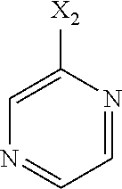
N1=CC=NC([X2])=C1
